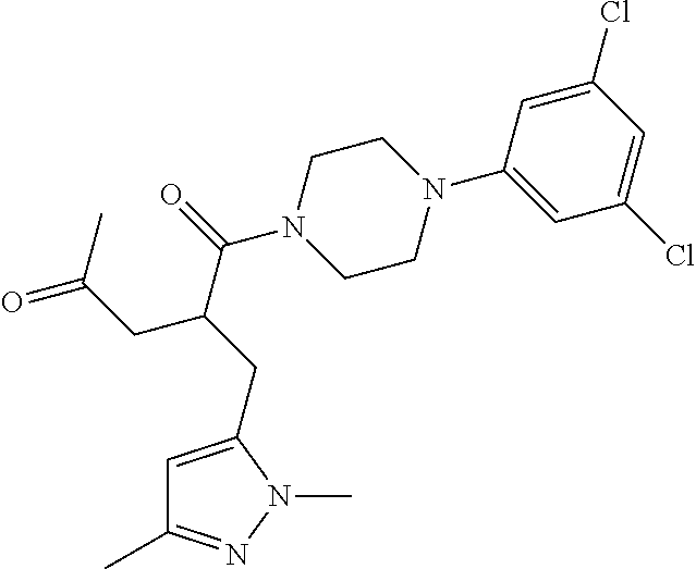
C1=C(CC(C(=O)N2CCN(C3=CC(Cl)=CC(Cl)=C3)CC2)CC(=O)C)N(C)N=C1C
